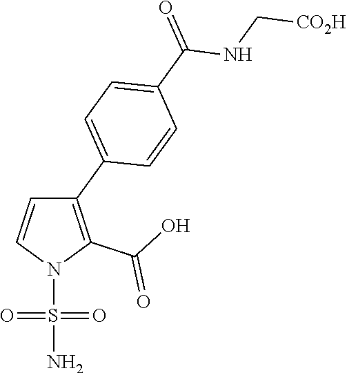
C1(C2=CC=C(C(=O)NC[CO2H])C=C2)=C(C(O)=O)N(S(=O)(=O)N)C=C1
